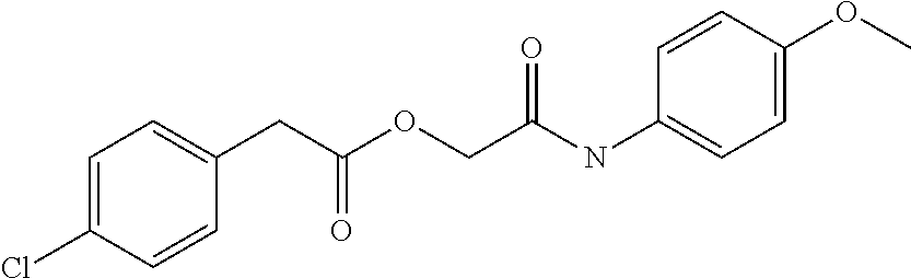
C(C(OCC(NC1=CC=C(OC)C=C1)=O)=O)C1=CC=C(Cl)C=C1
